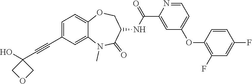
C1=C(C#CC2(O)COC2)C=C2C(=C1)OCC(NC(C1=CC(OC3=C(F)C=C(F)C=C3)=CC=N1)=O)C(=O)N2C
